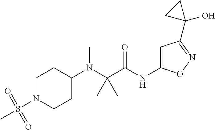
C(N(C1CCN(S(C)(=O)=O)CC1)C)(C(=O)NC1=CC(C2(O)CC2)=NO1)(C)C
